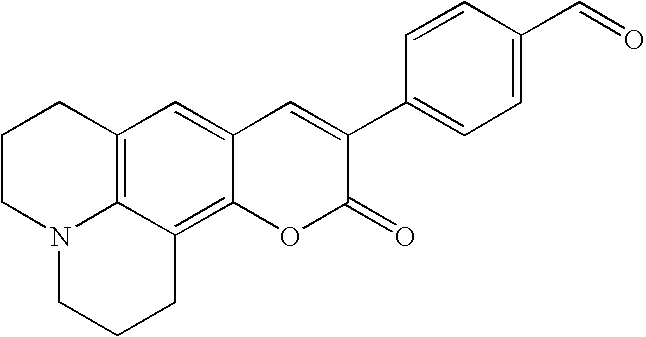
C12=C3C=C4C(=C1CCCN2CCC3)OC(=O)C(C1=CC=C(C=O)C=C1)=C4
